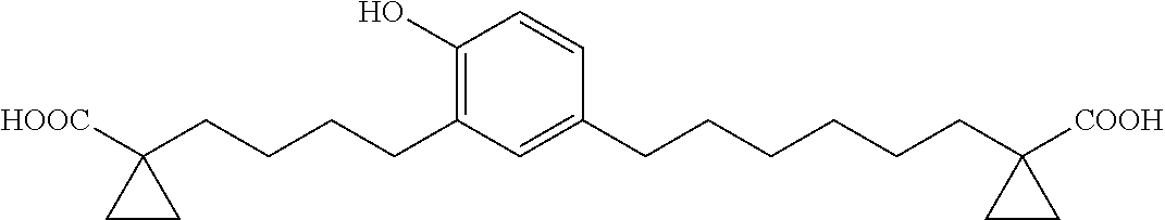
C1(O)=C(CCCCC2([HOOC])CC2)C=C(CCCCCCC2([COOH])CC2)C=C1
